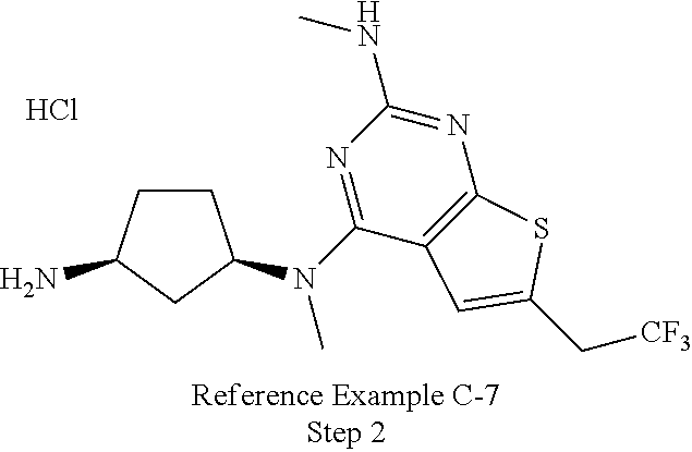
C1CC(N(C2=NC(NC)=NC3=C2C=C(C[CF3])S3)C)CC1N.Cl
